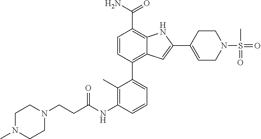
C1=C(C2=CC3=C(C4=CC=CC(NC(CCN5CCN(C)CC5)=O)=C4C)C=CC(C(N)=O)=C3N2)CCN(S(=O)(C)=O)C1
